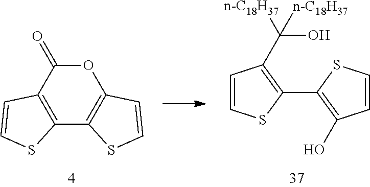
C12=C(C(=O)OC3=C1SC=C3)C=CS2.C1=CSC(C2=C(O)C=CS2)=C1C([n-C18H37])(O)[n-C18H37]
